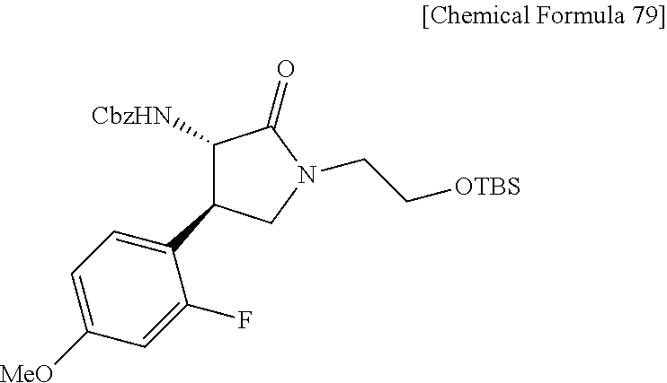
C1([CbzHN])C(=O)N(CC[OTBS])CC1C1=CC=C([MeO])C=C1F
